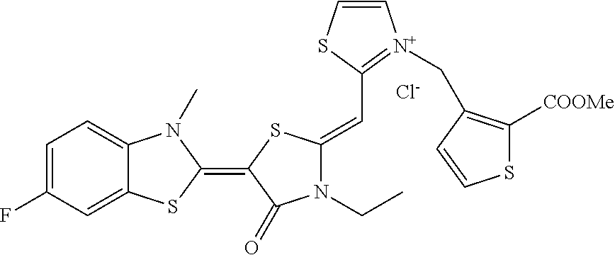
[Cl-].C1=C(F)C=C2C(=C1)N(C)C(=C1SC(=CC3=[N+](CC4=C([COOMe])SC=C4)C=CS3)N(CC)C1=O)S2
